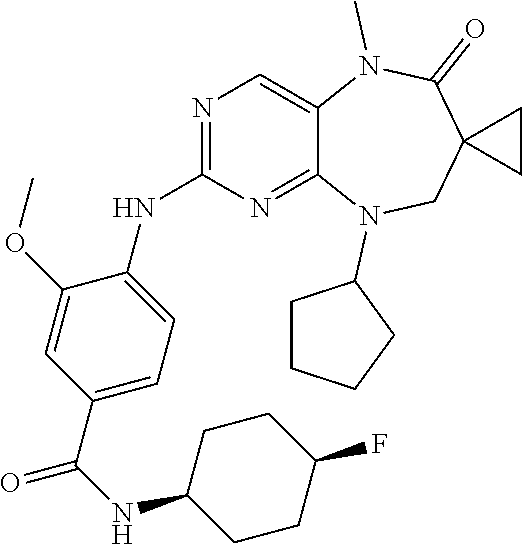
C1(C(NC2CCC(F)CC2)=O)=CC=C(NC2=NC=C3C(=N2)N(C2CCCC2)CC2(C(=O)N3C)CC2)C(OC)=C1
